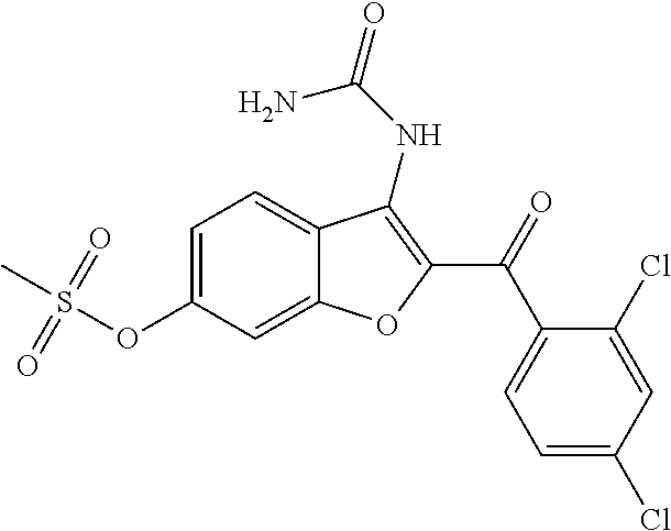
C1=C(OS(=O)(=O)C)C=C2C(=C1)C(NC(N)=O)=C(C(=O)C1=CC=C(Cl)C=C1Cl)O2
